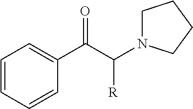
C1=CC=CC(C(C([R])N2CCCC2)=O)=C1
